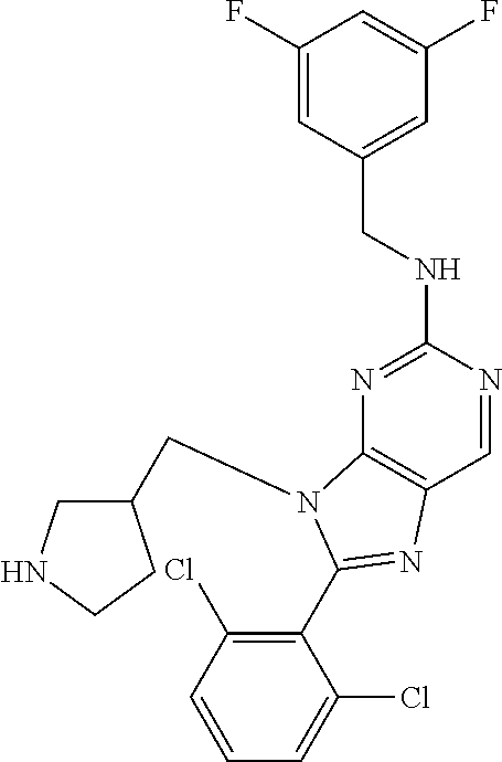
C1=NC(NCC2=CC(F)=CC(F)=C2)=NC2=C1N=C(C1=C(Cl)C=CC=C1Cl)N2CC1CNCC1
